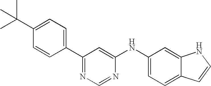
CC(C1=CC=C(C2=NC=NC(NC3=CC=C4C(=C3)NC=C4)=C2)C=C1)(C)C
